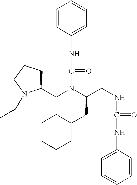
C(N(C(NC1=CC=CC=C1)=O)C(CNC(NC1=CC=CC=C1)=O)CC1CCCCC1)C1CCCN1CC
